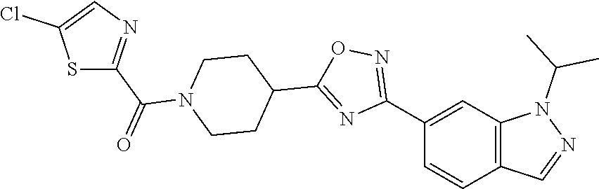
S1C(C(=O)N2CCC(C3=NC(C4=CC5=C(C=C4)C=NN5C(C)C)=NO3)CC2)=NC=C1Cl
